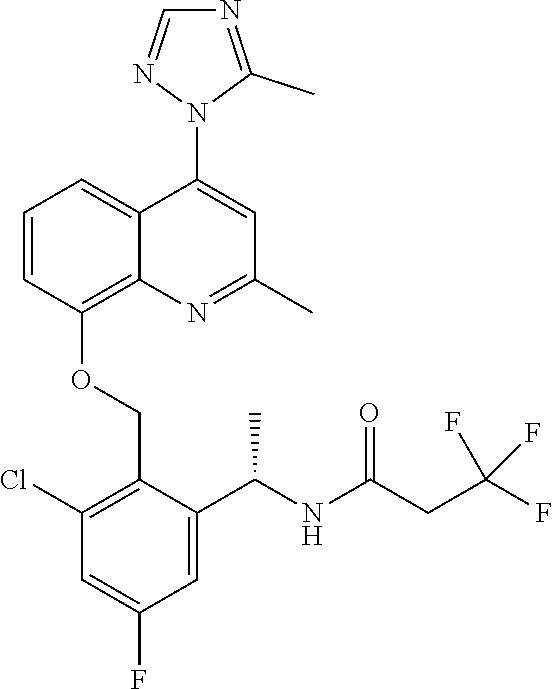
C1=CC(OCC2=C(Cl)C=C(F)C=C2C(NC(CC(F)(F)F)=O)C)=C2C(=C1)C(N1C(C)=NC=N1)=CC(C)=N2
